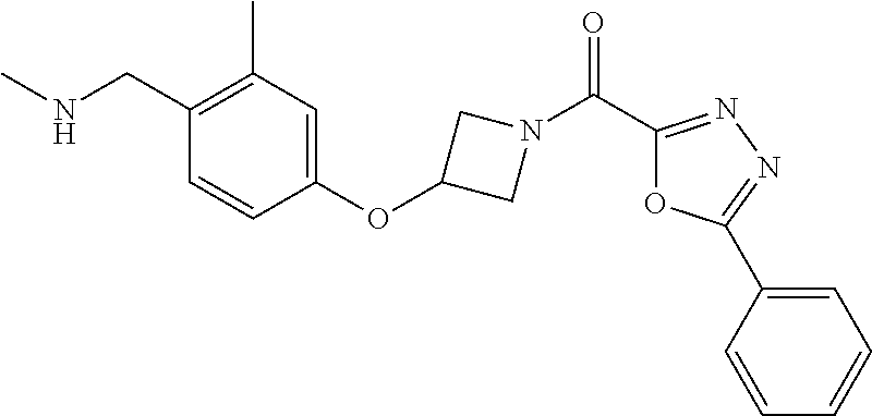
N(C)CC1=C(C)C=C(OC2CN(C(C3=NN=C(C4=CC=CC=C4)O3)=O)C2)C=C1
